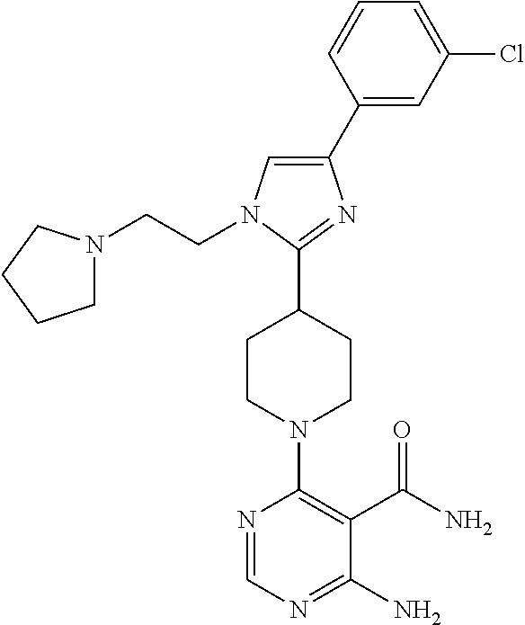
C1(C2=CN(CCN3CCCC3)C(C3CCN(C4=C(C(N)=O)C(N)=NC=N4)CC3)=N2)=CC(Cl)=CC=C1
